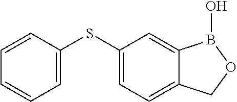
C1=C(SC2=CC=C3C(=C2)B(O)OC3)C=CC=C1
